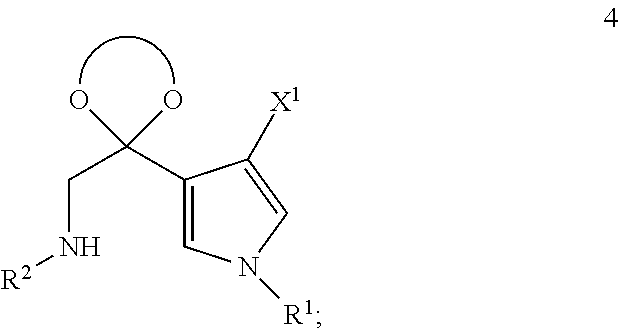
C(C(C1=CN([R1])C=C1[X1])(O)O)N[R2]
